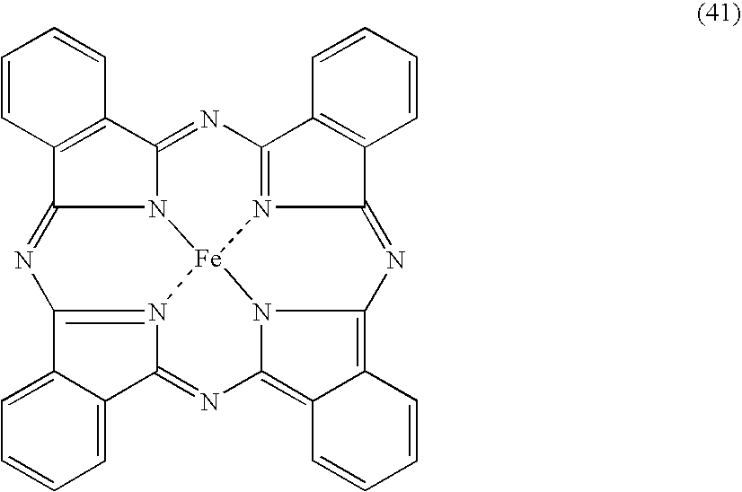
N12C3=NC4=N5C(=NC6=C7C(=C8N6[Fe]15N1=C(C5=CC=CC=C5C1=N8)N=C2C1=C3C=CC=C1)C=CC=C7)C1=C4C=CC=C1
